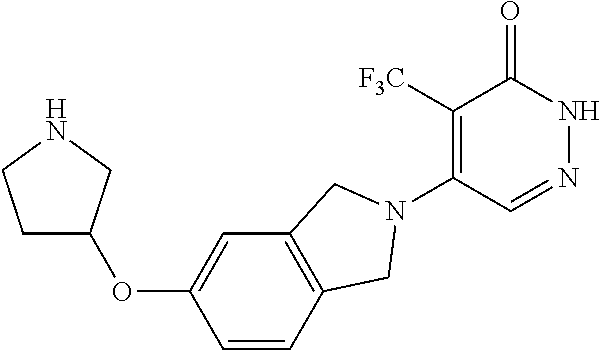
C1([F3C])=C(N2CC3=C(C=C(OC4CCNC4)C=C3)C2)C=NNC1=O
